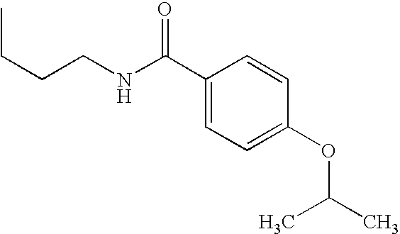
C1(C(NCCCC)=O)=CC=C(OC(C)C)C=C1
